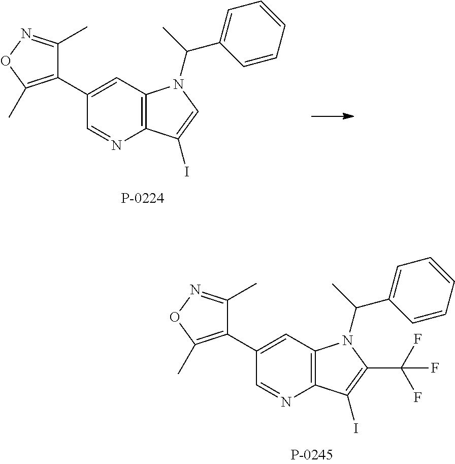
C12=C(C=C(C3=C(C)ON=C3C)C=N1)N(C(C1=CC=CC=C1)C)C=C2I.C12=C(C=C(C3=C(C)ON=C3C)C=N1)N(C(C1=CC=CC=C1)C)C(C(F)(F)F)=C2I
